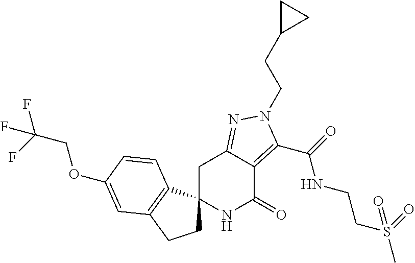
C1C2(C3=C(C1)C=C(OCC(F)(F)F)C=C3)NC(=O)C1=C(C(=O)NCCS(C)(=O)=O)N(CCC3CC3)N=C1C2
